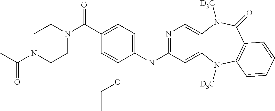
C1(NC2=NC=C3C(=C2)N([D3C])C2=C(C(=O)N3[D3C])C=CC=C2)=CC=C(C(=O)N2CCN(C(C)=O)CC2)C=C1OCC
